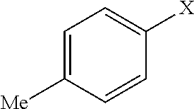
C1=C([Me])C=CC([X])=C1
